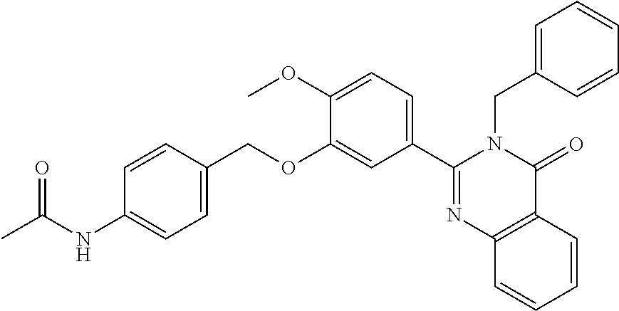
C1(NC(C)=O)=CC=C(COC2=CC(C3=NC4=C(C(=O)N3CC3=CC=CC=C3)C=CC=C4)=CC=C2OC)C=C1
